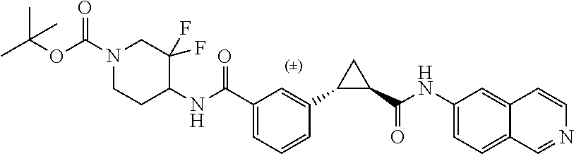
C1=C(C(NC2C(F)(F)CN(C(OC(C)(C)C)=O)CC2)=O)C=C(C2C(C(NC3=CC=C4C(=C3)C=CN=C4)=O)C2)C=C1
